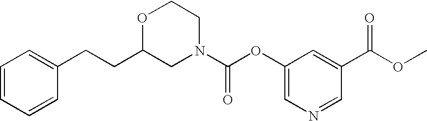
O1C(CCC2=CC=CC=C2)CN(C(OC2=CN=CC(C(OC)=O)=C2)=O)CC1
